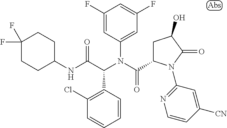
C1(F)=CC(N(C(C2CC(O)C(=O)N2C2=NC=CC([CN])=C2)=O)C(C(NC2CCC(F)(F)CC2)=O)C2=C(Cl)C=CC=C2)=CC(F)=C1
